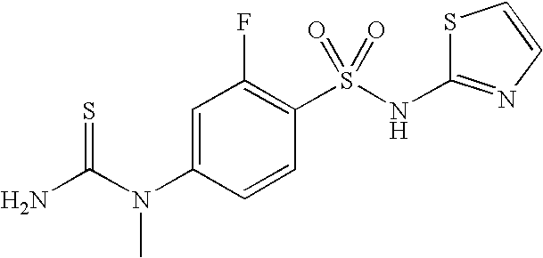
N(C1=CC(F)=C(S(NC2=NC=CS2)(=O)=O)C=C1)(C)C(=S)N
